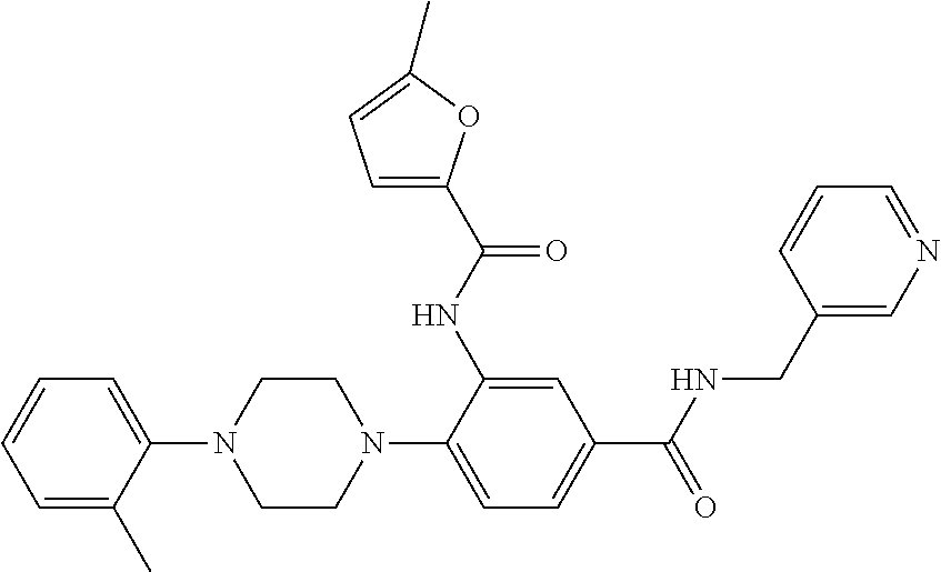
C1=C(C)C(N2CCN(C3=CC=C(C(NCC4=CN=CC=C4)=O)C=C3NC(=O)C3=CC=C(C)O3)CC2)=CC=C1
